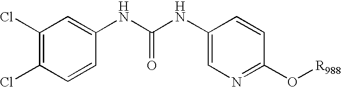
C1(Cl)=C(Cl)C=CC(NC(NC2=CN=C(O[R988])C=C2)=O)=C1
